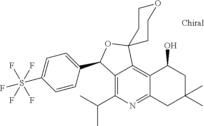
C1=C(S(F)(F)(F)(F)F)C=CC(C2C3=C(C(C)C)N=C4C(=C3C3(O2)CCOCC3)C(O)CC(C)(C)C4)=C1
